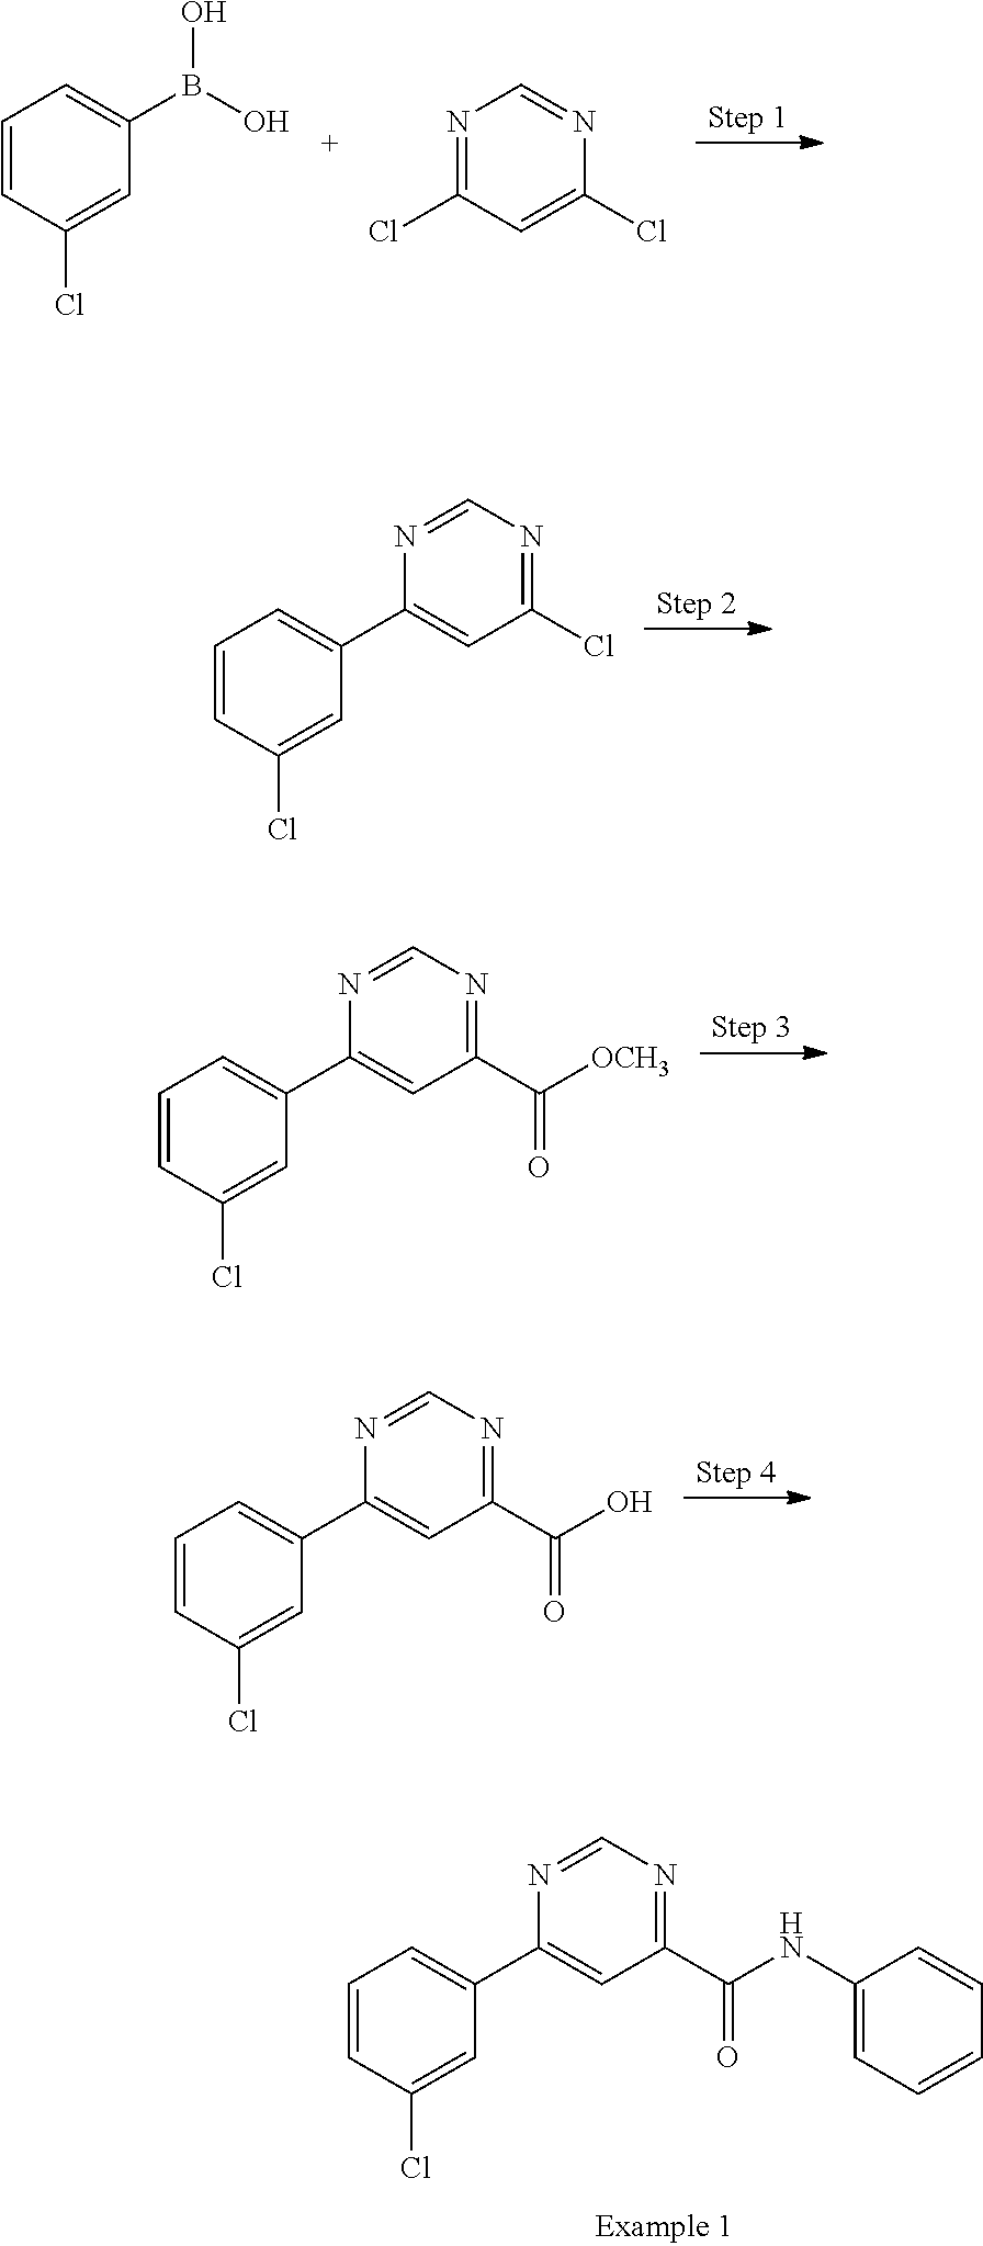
C1=CC(Cl)=CC(C2=CC(C(NC3=CC=CC=C3)=O)=NC=N2)=C1.C1=CC(Cl)=CC(B(O)O)=C1.N1=C(Cl)C=C(Cl)N=C1.C1=CC(Cl)=CC(C2=CC(Cl)=NC=N2)=C1.C1=CC(Cl)=CC(C2=CC(C([OCH3])=O)=NC=N2)=C1.C1=CC(Cl)=CC(C2=CC(C(O)=O)=NC=N2)=C1
